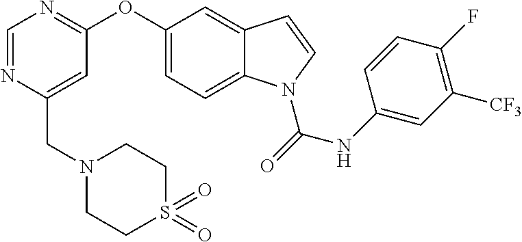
C(C1=CC(OC2=CC=C3C(=C2)C=CN3C(=O)NC2=CC([CF3])=C(F)C=C2)=NC=N1)N1CCS(=O)(=O)CC1
